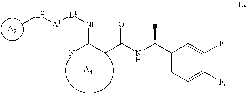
[A2].C[L2][A1][L1]NC(N)CC(=O)NC(C)C1=CC=C(F)C(F)=C1.[A4]
